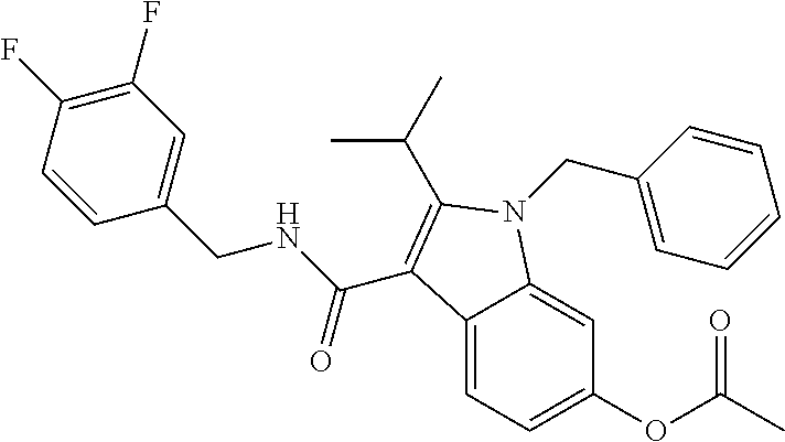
C1(F)=C(F)C=CC(CNC(=O)C2=C(C(C)C)N(CC3=CC=CC=C3)C3=CC(OC(C)=O)=CC=C32)=C1
